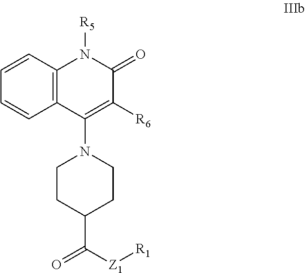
C12=C(C=CC=C1)N([R5])C(=O)C([R6])=C2N1CCC(C([Z1][R1])=O)CC1
